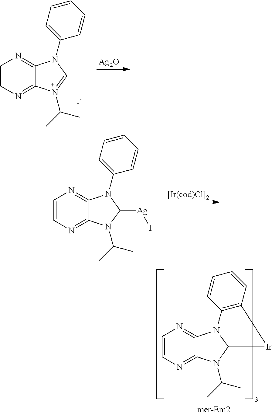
C1=CN=C2C(=N1)N1C(N2C(C)C)[Ir]C2=C1C=CC=C2.C1=CN=C2C(=N1)N(C1=CC=CC=C1)C=N2C(C)C.[I-].[Ag2O].C1=CN=C2C(=N1)N(C1=CC=CC=C1)C([Ag]I)N2C(C)C
